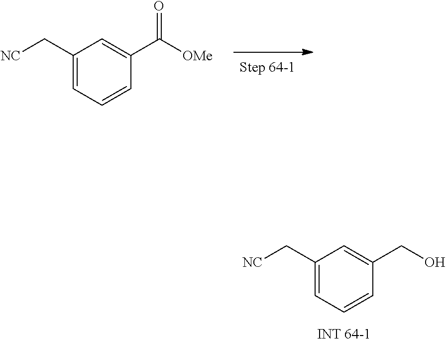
C1(C[NC])=CC=CC(C([OMe])=O)=C1.C1(C[NC])=CC=CC(CO)=C1
